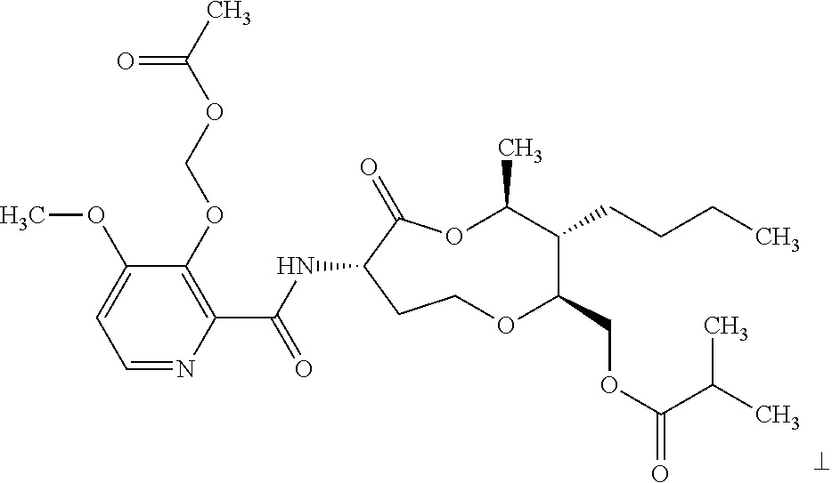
C1=NC(C(NC2C(=O)OC(C)C(CCCC)C(COC(C(C)C)=O)OCC2)=O)=C(OCOC(C)=O)C(OC)=C1
